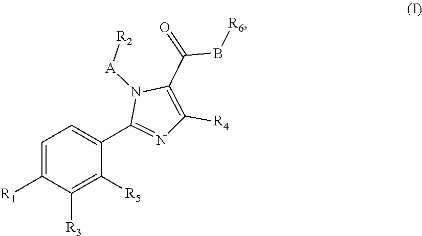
C1=C([R1])C([R3])=C([R5])C(C2=NC([R4])=C(C(=O)B[R6])N2[A][R2])=C1
